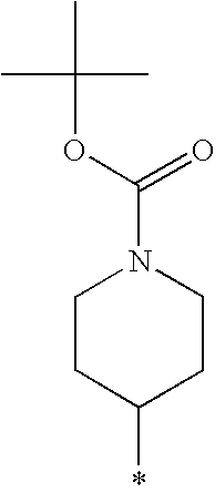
C1CC(*)CCN1C(OC(C)(C)C)=O
